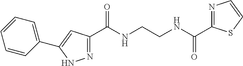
N1=C(C(NCCNC(C2=NC=CS2)=O)=O)C=C(C2=CC=CC=C2)N1
